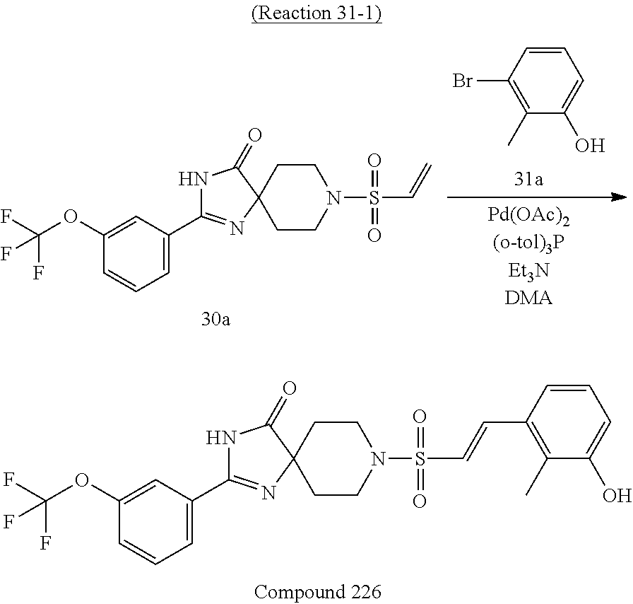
C1=C(C2=NC3(C(=O)N2)CCN(S(C=CC2=C(C)C(O)=CC=C2)(=O)=O)CC3)C=C(OC(F)(F)F)C=C1.C1=C(C2=NC3(C(=O)N2)CCN(S(C=C)(=O)=O)CC3)C=C(OC(F)(F)F)C=C1.C1=CC(Br)=C(C)C(O)=C1
